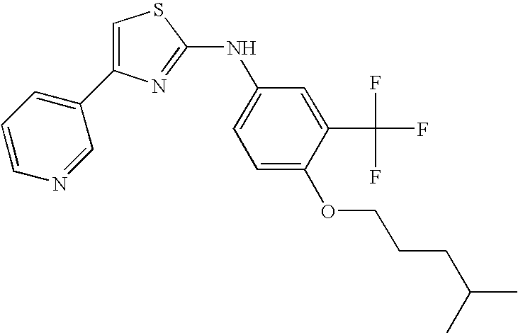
C1(NC2=NC(C3=CC=CN=C3)=CS2)=CC=C(OCCCC(C)C)C(C(F)(F)F)=C1
